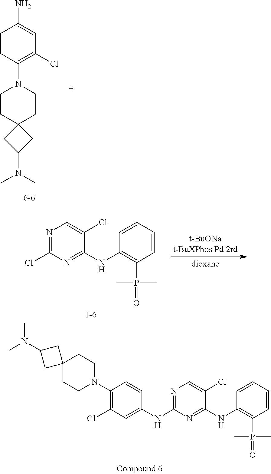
N(C)(C)C1CC2(CCN(C3=C(Cl)C=C(NC4=NC=C(Cl)C(NC5=C(P(=O)(C)C)C=CC=C5)=N4)C=C3)CC2)C1.C1=CC(N2CCC3(CC(N(C)C)C3)CC2)=C(Cl)C=C1N.C1(Cl)=NC=C(Cl)C(NC2=C(P(=O)(C)C)C=CC=C2)=N1
